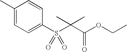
C1(C)=CC=C(S(=O)(C(C(OCC)=O)(C)C)=O)C=C1
